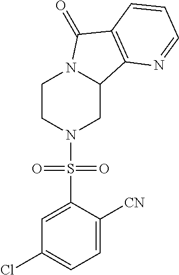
C1CN(S(C2=CC(Cl)=CC=C2[CN])(=O)=O)CC2N1C(=O)C1=C2N=CC=C1
